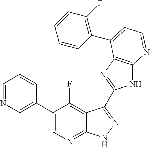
C1=NC=C(C2=CN=C3C(=C2F)C(C2=NC4=C(N2)N=CC=C4C2=C(F)C=CC=C2)=NN3)C=C1
